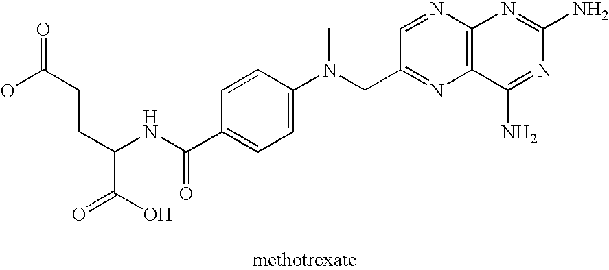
C12=C(C(N)=NC(N)=N1)N=C(CN(C1=CC=C(C(NC(CCC(=O)O)C(=O)O)=O)C=C1)C)C=N2
